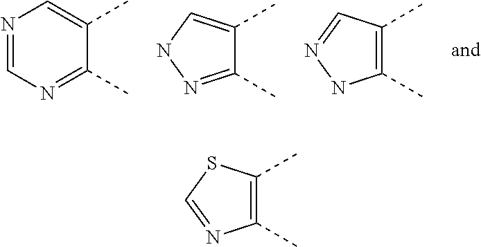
N1=CN=C(C)C(C)=C1.C1(C)=NNC=C1C.C1(C)=C(C)C=NN1.C1(C)=C(C)N=CS1
